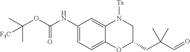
C1=C(NC(OC(C)(C)[F3C])=O)C=C2C(=C1)OC(CC(C=O)(C)C)CN2[Ts]
